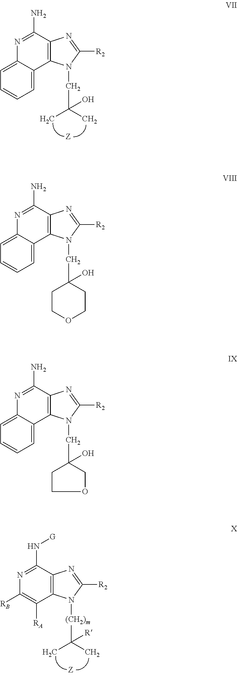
C1=C2C(=CC=C1)N=C(N)C1=C2N(CC(C)(C)O)C([R2])=N1.C1=C2C(=CC=C1)N=C(N)C1=C2N(CC2(O)CCOCC2)C([R2])=N1.C1=C2C(=CC=C1)N=C(N)C1=C2N(CC2(O)CCOC2)C([R2])=N1.[RA]C1=C([RB])N=C(N[G])C2=C1N([(CH2)m]C(C)(C)[R])C([R2])=N2
